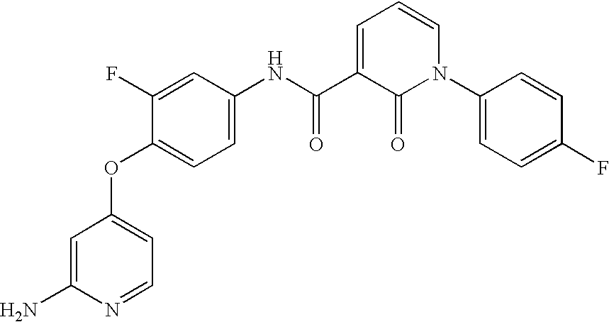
C1=C(N)N=CC=C1OC1=CC=C(NC(=O)C2=CC=CN(C3=CC=C(F)C=C3)C2=O)C=C1F
